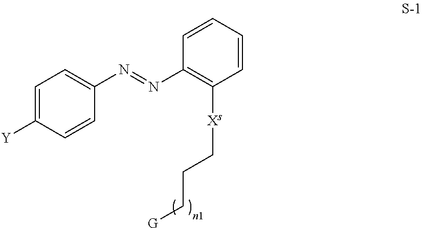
C1=C([Y])C=CC(N=NC2=C([Xs]CCC[G])C=CC=C2)=C1
